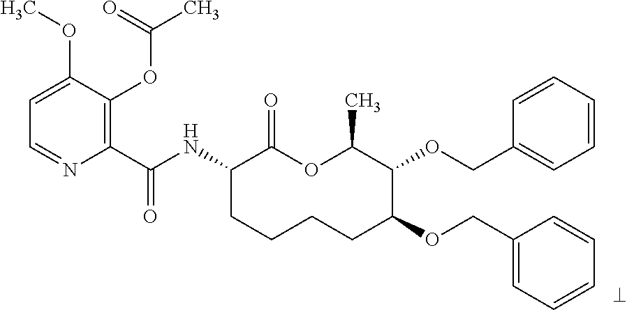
C1(C(NC2CCCCC(OCC3=CC=CC=C3)C(OCC3=CC=CC=C3)C(C)OC2=O)=O)=C(OC(C)=O)C(OC)=CC=N1
